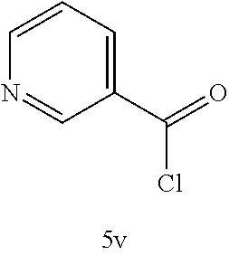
C1=CC=C(C(Cl)=O)C=N1
